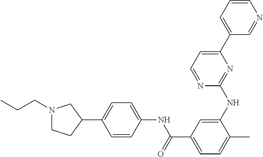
N1(CCC)CCC(C2=CC=C(NC(C3=CC=C(C)C(NC4=NC(C5=CC=CN=C5)=CC=N4)=C3)=O)C=C2)C1
